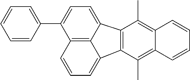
C12=C(C(C)=C3C(=C1C)C=CC=C3)C1=CC=C(C3=CC=CC=C3)C3=C1C2=CC=C3
